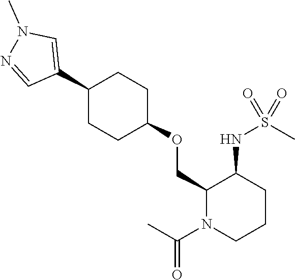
C1(OCC2C(NS(C)(=O)=O)CCCN2C(C)=O)CCC(C2=CN(C)N=C2)CC1
